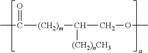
CC(=O)[(CH2)m]C([(CH2)nCH3])COC
